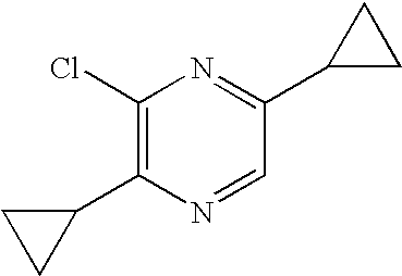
C1(Cl)=C(C2CC2)N=CC(C2CC2)=N1
